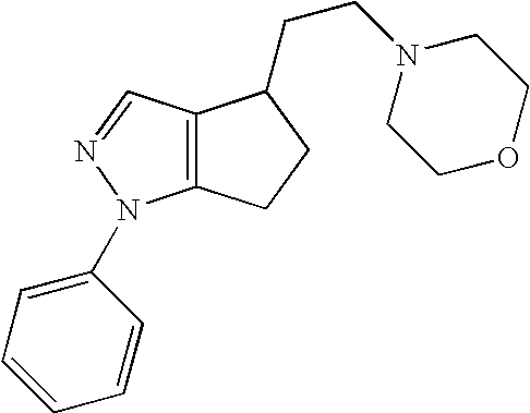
C12=C(N(C3=CC=CC=C3)N=C1)CCC2CCN1CCOCC1
